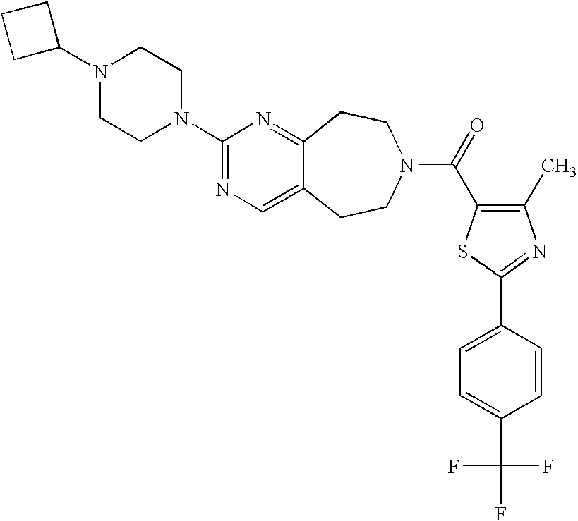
C1(N2CCN(C3=NC=C4C(=N3)CCN(C(=O)C3=C(C)N=C(C5=CC=C(C(F)(F)F)C=C5)S3)CC4)CC2)CCC1
